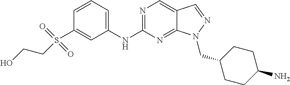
N1=C(NC2=CC=CC(S(CCO)(=O)=O)=C2)N=C2C(=C1)C=NN2CC1CCC(N)CC1
